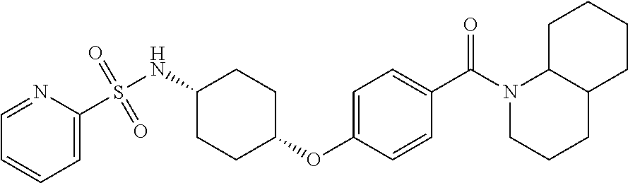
C1=C(OC2CCC(NS(C3=CC=CC=N3)(=O)=O)CC2)C=CC(C(=O)N2C3C(CCC2)CCCC3)=C1
